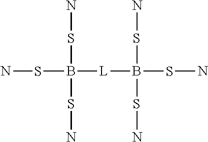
NSB([L]B(SN)(SN)SN)(SN)SN
